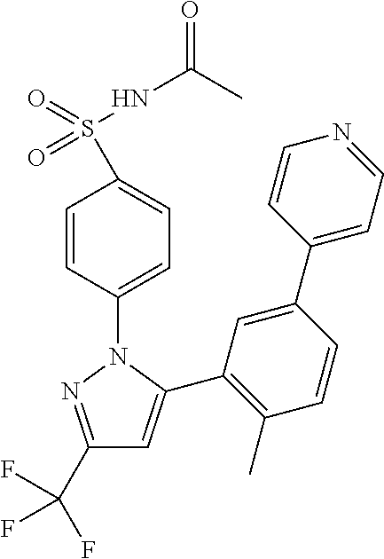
C1(C(F)(F)F)=NN(C2=CC=C(S(NC(=O)C)(=O)=O)C=C2)C(C2=C(C)C=CC(C3=CC=NC=C3)=C2)=C1
